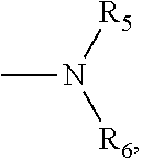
N([R5])([R6])C
